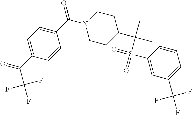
C1=C(C(C(F)(F)F)=O)C=CC(C(=O)N2CCC(C(C)(C)S(=O)(=O)C3=CC(C(F)(F)F)=CC=C3)CC2)=C1
